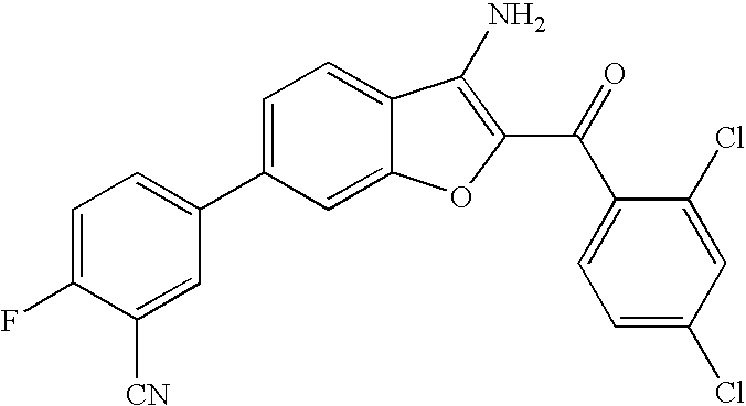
C1=C(F)C([CN])=CC(C2=CC=C3C(=C2)OC(C(C2=CC=C(Cl)C=C2Cl)=O)=C3N)=C1
